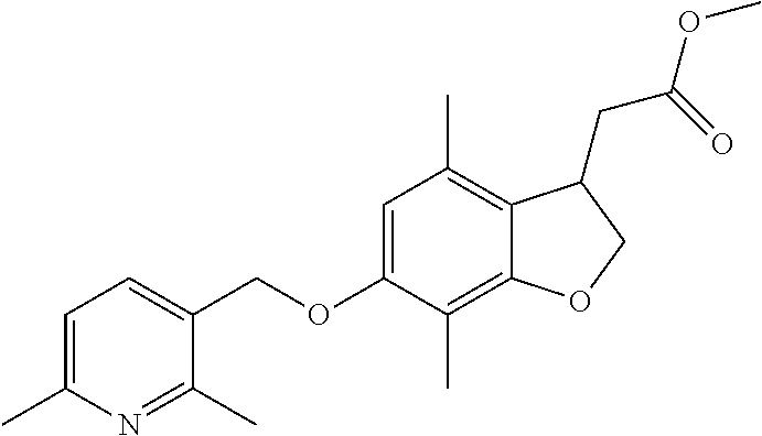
C1=C(C)N=C(C)C(COC2=CC(C)=C3C(=C2C)OCC3CC(OC)=O)=C1
